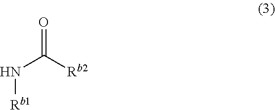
N(C([Rb2])=O)[Rb1]
